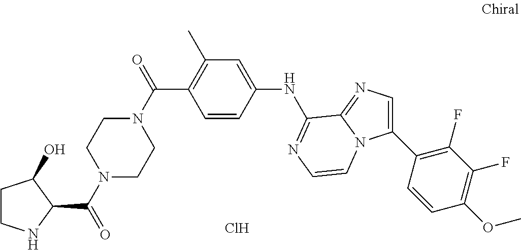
Cl.C1(NC2=NC=CN3C(C4=C(F)C(F)=C(OC)C=C4)=CN=C32)=CC(C)=C(C(N2CCN(C(=O)C3C(O)CCN3)CC2)=O)C=C1
